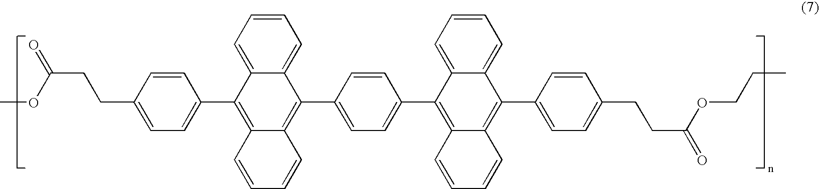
COC(CCC1=CC=C(C2=C3C(=C(C4=CC=C(C5=C6C(=C(C7=CC=C(CCC(=O)OCCC)C=C7)C7=CC=CC=C57)C=CC=C6)C=C4)C4=CC=CC=C24)C=CC=C3)C=C1)=O
